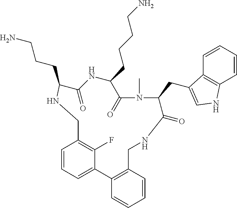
C1=CC=C2C(F)=C1CNC(CCCN)C(=O)NC(CCCCN)C(=O)N(C)C(CC1=CNC3=C1C=CC=C3)C(=O)NCC1=C2C=CC=C1
